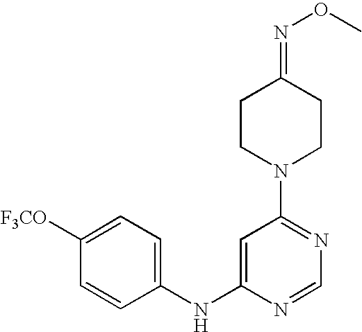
C1(NC2=CC(N3CCC(=NOC)CC3)=NC=N2)=CC=C([F3CO])C=C1
